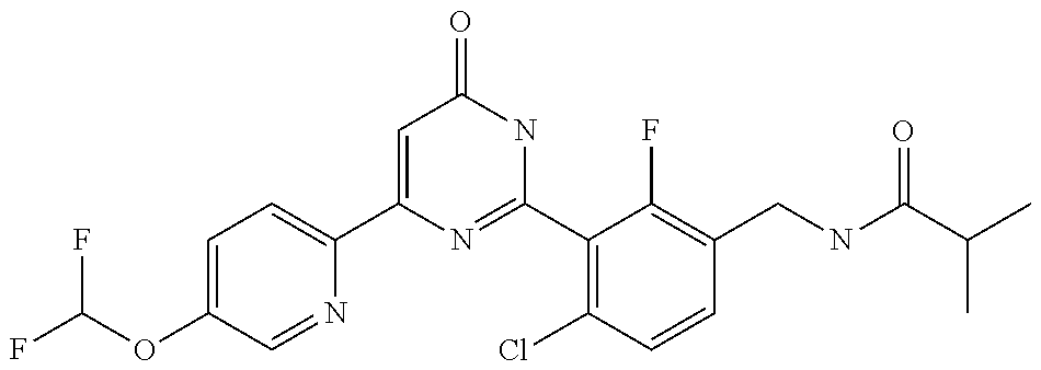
C1(C2=CC=C(OC(F)F)C=N2)=CC(=O)NC(C2=C(Cl)C=CC(CNC(C(C)C)=O)=C2F)=N1
